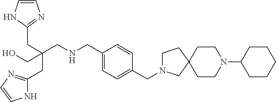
C1=CN=C(CC(CC2=NC=CN2)(CNCC2=CC=C(CN3CCC4(C3)CCN(C3CCCCC3)CC4)C=C2)CO)N1
